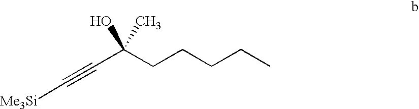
C(C(CCCCC)(O)C)#C[Me3Si]
